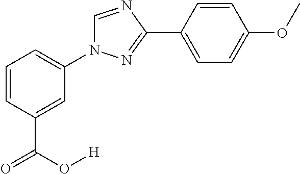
C1=CC(C(=O)O[H])=CC(N2C=NC(C3=CC=C(OC)C=C3)=N2)=C1
